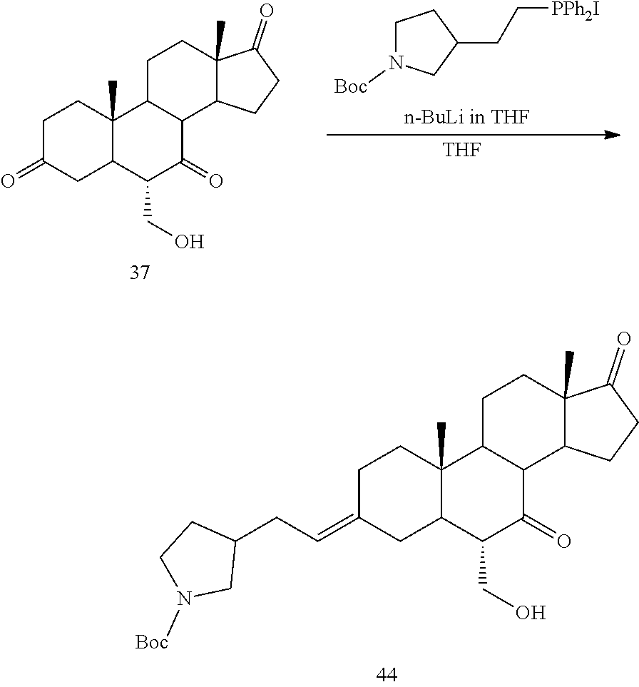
C1N([Boc])CC(CC[PPh2I])C1.C1CC2(C)C(CC1=O)C(CO)C(=O)C1C2CCC2(C)C1CCC2=O.[THF].C1CC2(C)C(CC1=CCC1CCN([Boc])C1)C(CO)C(=O)C1C2CCC2(C)C1CCC2=O
